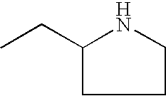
C1CNC(CC)C1
